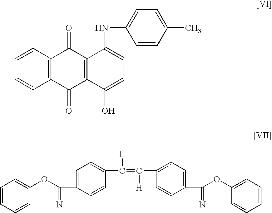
C1=CC2=C(C=C1)C(=O)C1=C(C2=O)C(NC2=CC=C(C)C=C2)=CC=C1O.C1=CC=C2N=C(C3=CC=C(C(=C([H])C4=CC=C(C5=NC6=CC=CC=C6O5)C=C4)[H])C=C3)OC2=C1
